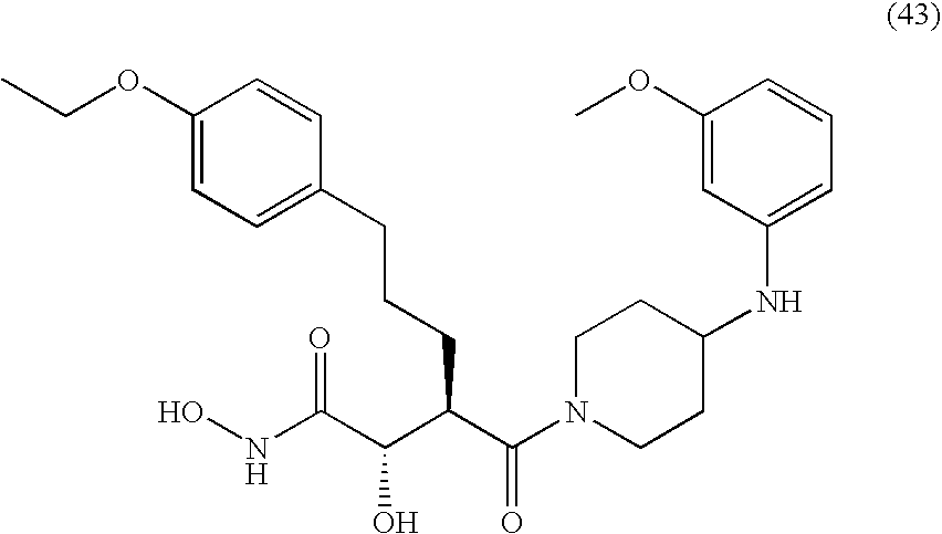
ONC(C(C(C(N1CCC(NC2=CC=CC(OC)=C2)CC1)=O)CCCC1=CC=C(OCC)C=C1)O)=O
